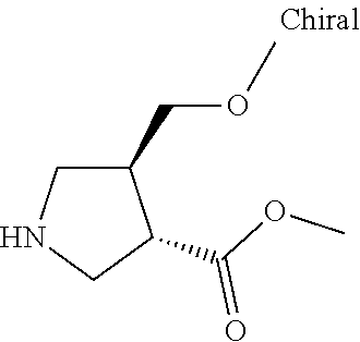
C1(COC)CNCC1C(OC)=O
